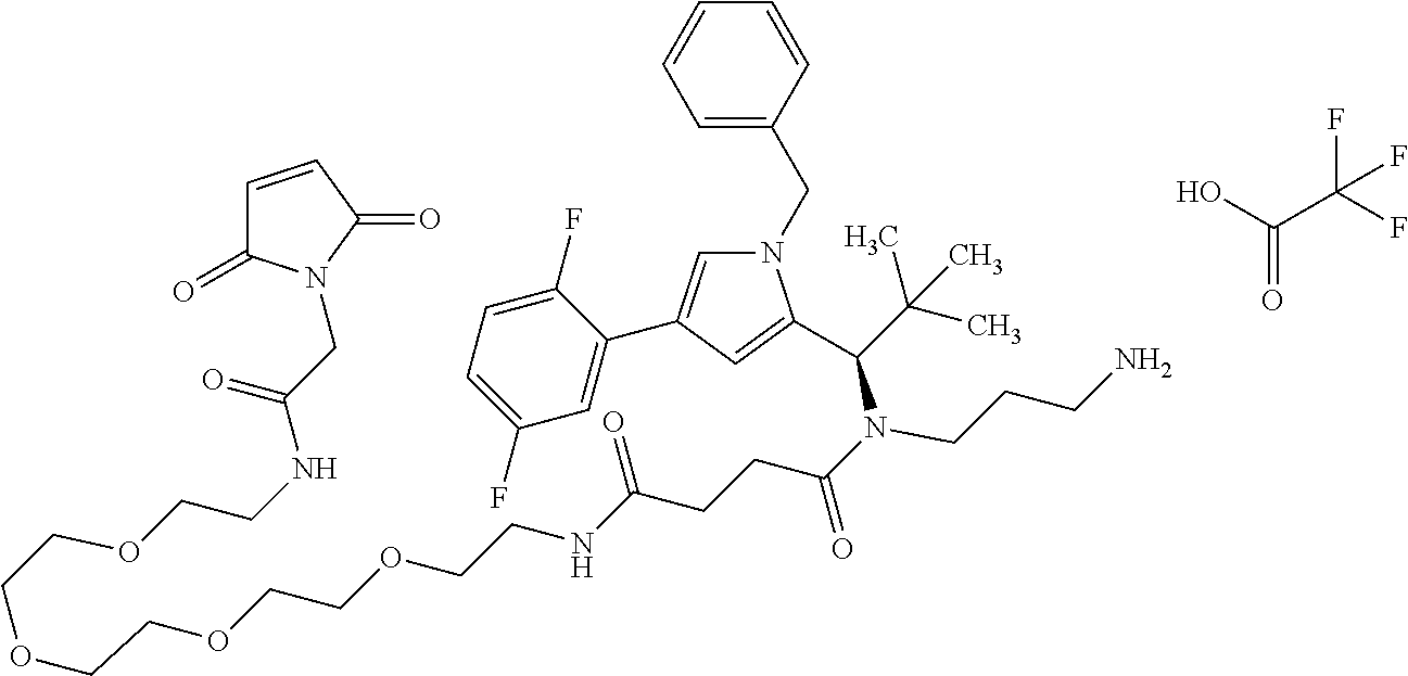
OC(=O)C(F)(F)F.C1=CC(CN2C=C(C3=CC(F)=CC=C3F)C=C2C(N(C(CCC(NCCOCCOCCOCCOCCNC(CN2C(=O)C=CC2=O)=O)=O)=O)CCCN)C(C)(C)C)=CC=C1
